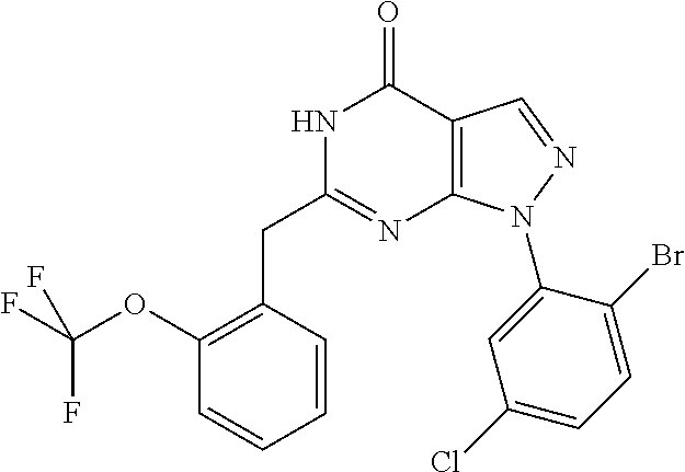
N1C(CC2=C(OC(F)(F)F)C=CC=C2)=NC2=C(C1=O)C=NN2C1=CC(Cl)=CC=C1Br
